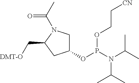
C1(OP(N(C(C)C)C(C)C)OCC[CN])CN(C(C)=O)C(C[DMT-O])C1
